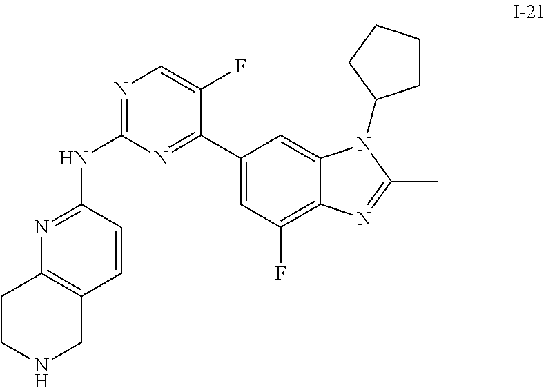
N1=C(NC2=NC3=C(C=C2)CNCC3)N=C(C2=CC(F)=C3C(=C2)N(C2CCCC2)C(C)=N3)C(F)=C1
